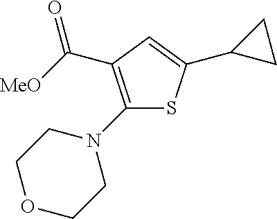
C1(N2CCOCC2)=C(C([MeO])=O)C=C(C2CC2)S1
